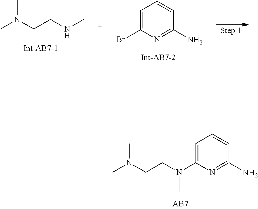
C1=C(Br)N=C(N)C=C1.CN(CCNC)C.C1=C(N(CCN(C)C)C)N=C(N)C=C1
